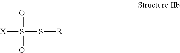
[X]S(S[R])(=O)=O
